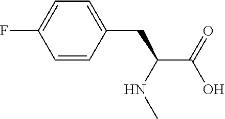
C(C(NC)CC1=CC=C(F)C=C1)(O)=O
